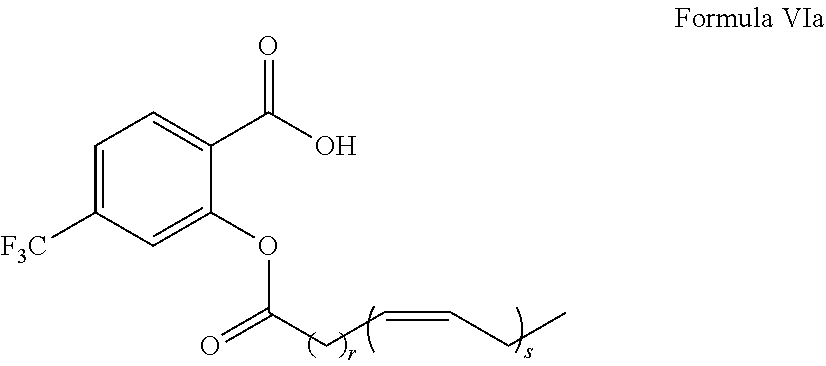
C1=C([F3C])C=C(OC(CC=CCC)=O)C(C(O)=O)=C1
